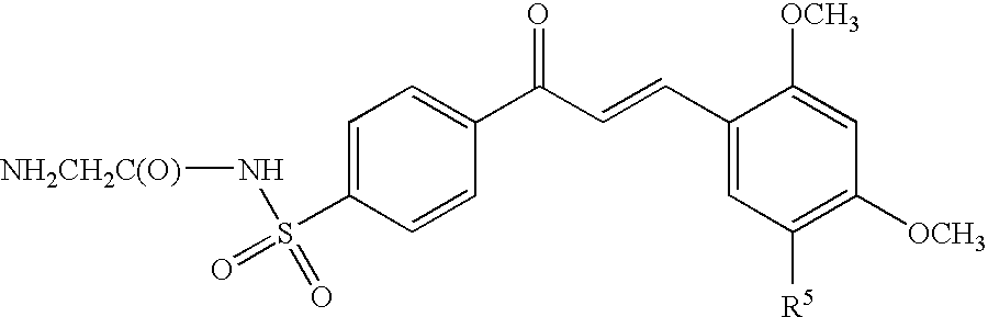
C1=C(S(=O)(N[NH2CH2C(O)])=O)C=CC(C(C=CC2=CC([R5])=C([OCH3])C=C2[OCH3])=O)=C1
